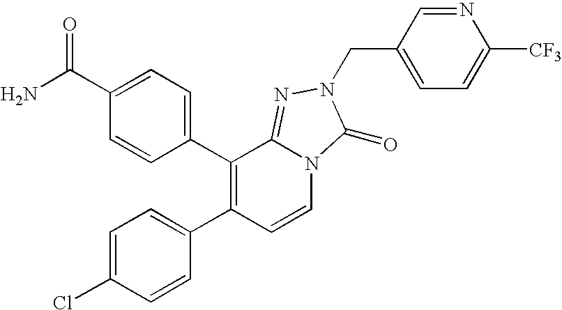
C1(C2=C(C3=CC=C(Cl)C=C3)C=CN3C2=NN(CC2=CC=C([CF3])N=C2)C3=O)=CC=C(C(N)=O)C=C1
